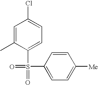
C1=C(C)C(S(=O)(=O)C2=CC=C([Me])C=C2)=CC=C1Cl
